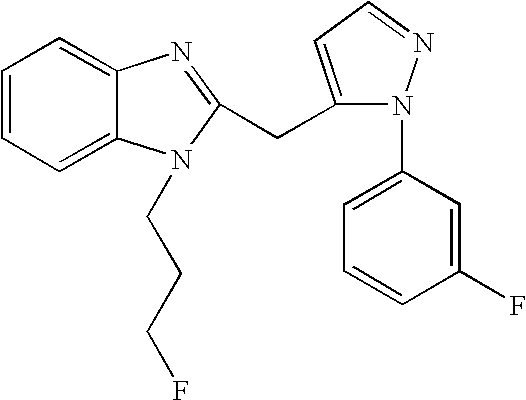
C1=CC=C2C(=C1)N=C(CC1=CC=NN1C1=CC=CC(F)=C1)N2CCCF
